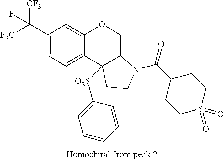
C1(C(F)([CF3])[F3C])=CC=C2C(=C1)OCC1C2([O2S]C2=CC=CC=C2)CCN1C(C1CCS(=O)(=O)CC1)=O
